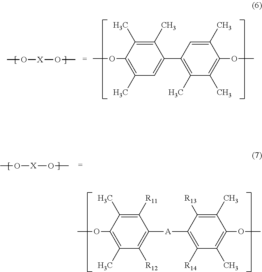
C1(C)=C(C)C(OC)=C(C)C=C1C1=C(C)C(C)=C(OC)C(C)=C1.CO[X]OC.CO[X]OC.C1([R11])=C(C)C(OC)=C(C)C([R12])=C1[A]C1=C([R14])C(C)=C(OC)C(C)=C1[R13]
